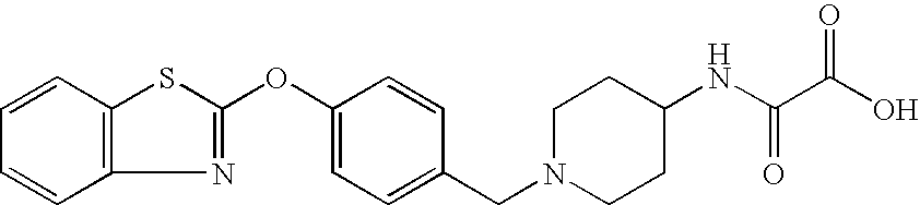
C1=CC2=C(C=C1)N=C(OC1=CC=C(CN3CCC(NC(=O)C(O)=O)CC3)C=C1)S2
